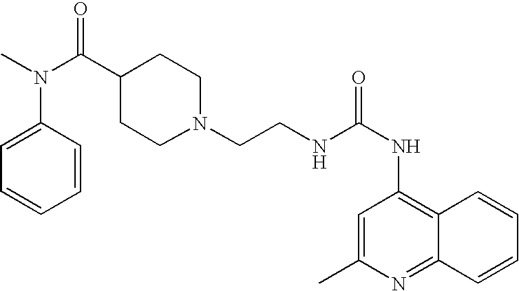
N1(CCNC(NC2=C3C(=NC(C)=C2)C=CC=C3)=O)CCC(C(N(C)C2=CC=CC=C2)=O)CC1
